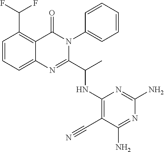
C1=CC=C2C(=C1C(F)F)C(=O)N(C1=CC=CC=C1)C(C(C)NC1=C(C#N)C(N)=NC(N)=N1)=N2
